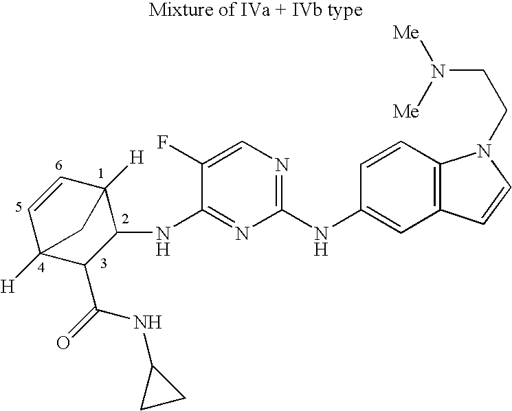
C1=CC2([H])C(NC3=NC(NC4=CC5=C(C=C4)N(CCN([Me])[Me])C=C5)=NC=C3F)C(C(=O)NC3CC3)C1([H])C2
